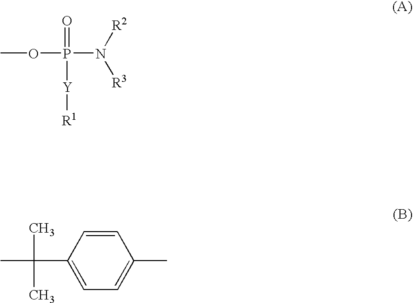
COP(=O)(N([R2])[R3])[Y][R1].C1=CC(C(C)(C)C)=CC=C1C
